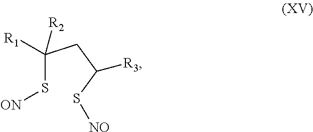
C(S[ON])(CC(S[NO])[R3])([R1])[R2]
